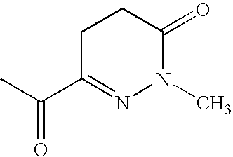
C1C(C(C)=O)=NN(C)C(=O)C1
